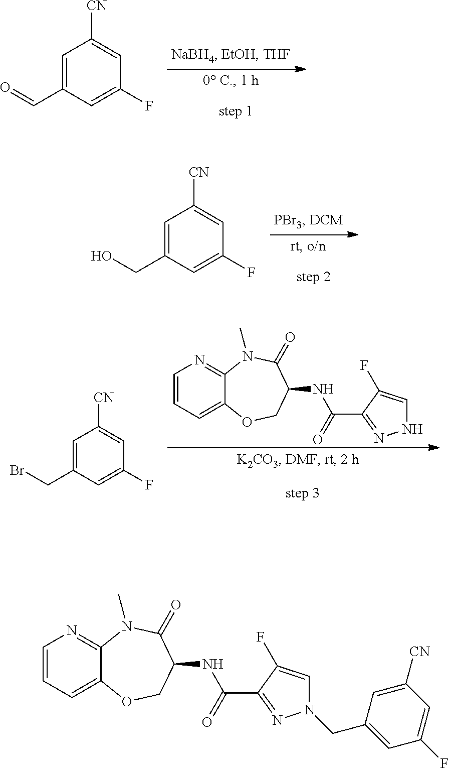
C1=C(C=O)C=C(F)C=C1[CN].C1=C(CO)C=C(F)C=C1[CN].C1=CC=C2C(=N1)N(C)C(=O)C(NC(C1=NNC=C1F)=O)CO2.C1=C(CBr)C=C(F)C=C1[CN].C1=CC=C2C(=N1)N(C)C(=O)C(NC(C1=NN(CC3=CC(F)=CC([CN])=C3)C=C1F)=O)CO2
